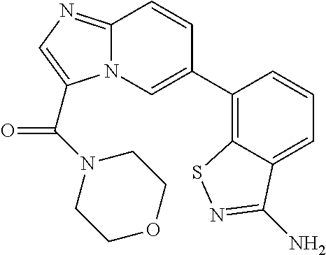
C1(C2=CN3C(=NC=C3C(N3CCOCC3)=O)C=C2)=C2C(=CC=C1)C(N)=NS2
